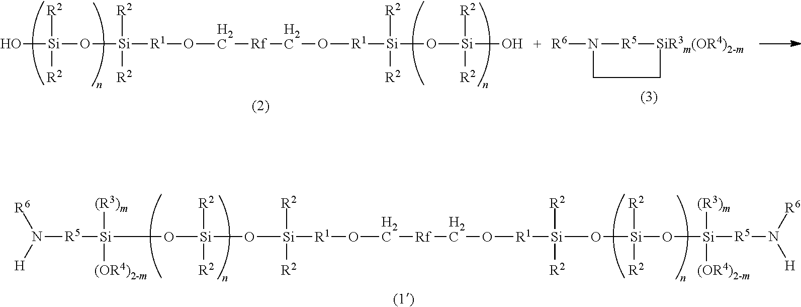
O[Si](O[Si]([R1]OC[Rf]CO[R1][Si](O[Si](O)([R2])[R2])([R2])[R2])([R2])[R2])([R2])[R2].[R6]N1[R5][SiR3m(OR4)2-m]CC1.[Si]([(R3)m])([(OR4)2-m])([R5]N([R6])[H])O[Si](O[Si]([R1]OC[Rf]CO[R1][Si](O[Si]([R2])([R2])O[Si]([R5]N([H])[R6])([(R3)m])[(OR4)2-m])([R2])[R2])([R2])[R2])([R2])[R2]
